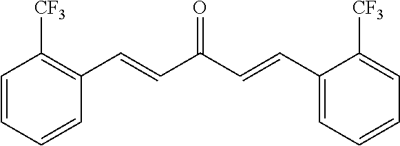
C1=CC=CC(C=CC(C=CC2=CC=CC=C2[CF3])=O)=C1[CF3]
